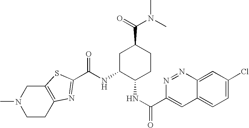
CN1CCC2=C(C1)SC(C(NC1C(NC(C3=CC4=CC=C(Cl)C=C4N=N3)=O)CCC(C(=O)N(C)C)C1)=O)=N2
